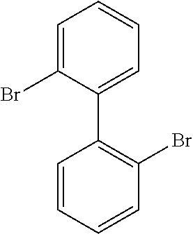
C1=CC=CC(Br)=C1C1=CC=CC=C1Br
